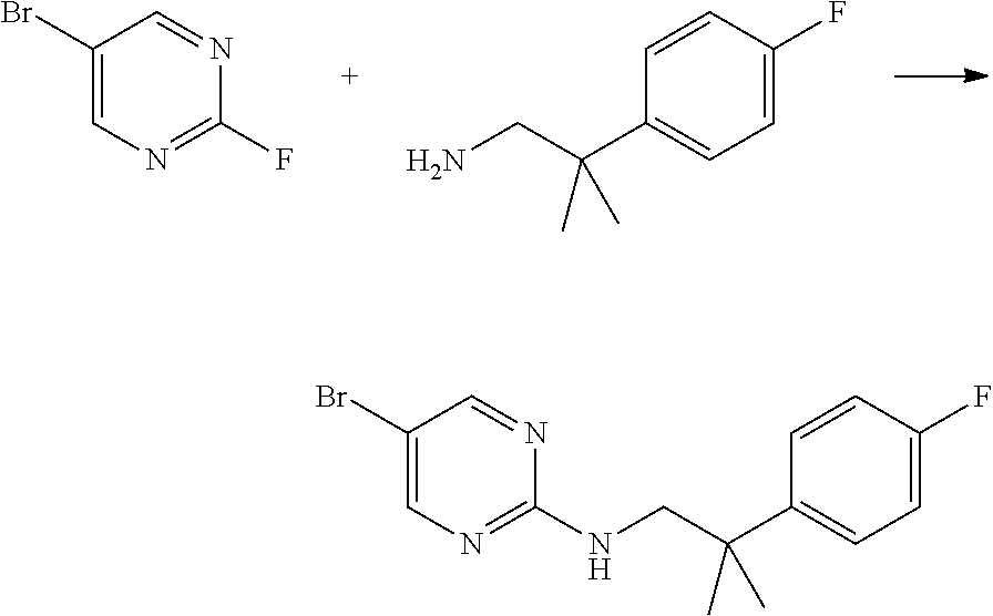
C1(Br)=CN=C(F)N=C1.C1=CC(F)=CC=C1C(CN)(C)C.C1=CC(F)=CC=C1C(CNC1=NC=C(Br)C=N1)(C)C
